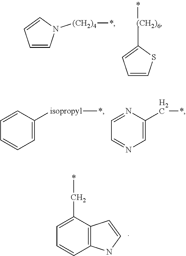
C1=CC=CN1[(CH2)4]*.C1(C)=CC=CS1.[(CH2)6].C1=CC([isopropyl]*)=CC=C1.C1=NC(C*)=CN=C1.C1=C(C*)C2=C(C=C1)NC=C2
